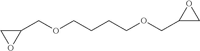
C1(COCCCCOCC2CO2)CO1
